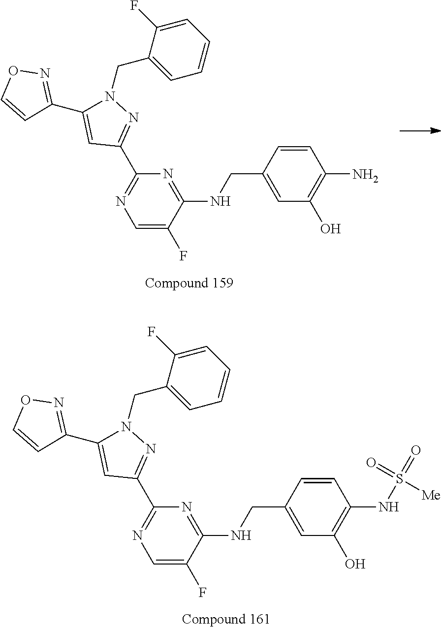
C1=C(F)C(NCC2=CC(O)=C(N)C=C2)=NC(C2=NN(CC3=CC=CC=C3F)C(C3=NOC=C3)=C2)=N1.C1=C(F)C(NCC2=CC(O)=C(NS(=O)(=O)[Me])C=C2)=NC(C2=NN(CC3=CC=CC=C3F)C(C3=NOC=C3)=C2)=N1
